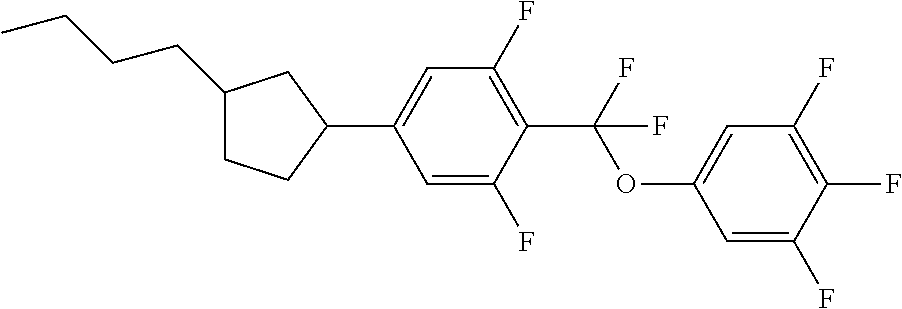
C1(CCCC)CCC(C2=CC(F)=C(C(OC3=CC(F)=C(F)C(F)=C3)(F)F)C(F)=C2)C1
